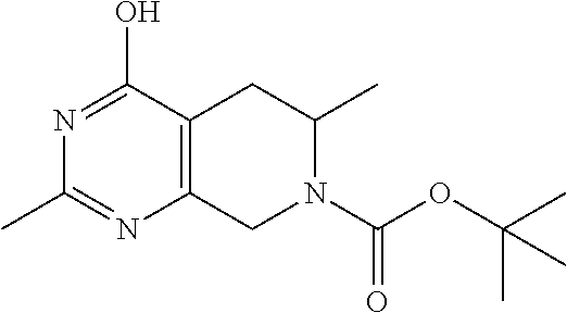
C12=C(C(O)=NC(C)=N1)CC(C)N(C(OC(C)(C)C)=O)C2
